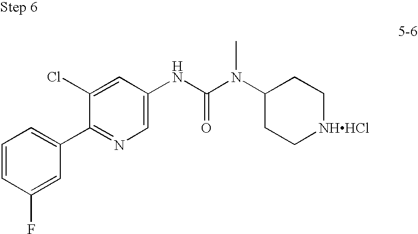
C1(C2=CC=CC(F)=C2)=NC=C(NC(N(C2CC[NHHCl]CC2)C)=O)C=C1Cl
